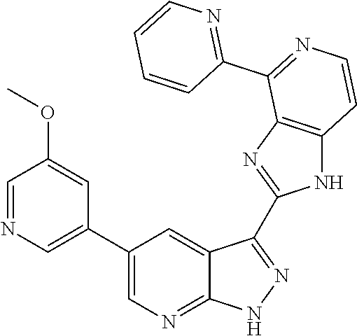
C1=NC=C(C2=CN=C3C(=C2)C(C2=NC4=C(N2)C=CN=C4C2=NC=CC=C2)=N[N H]3)C=C1OC
